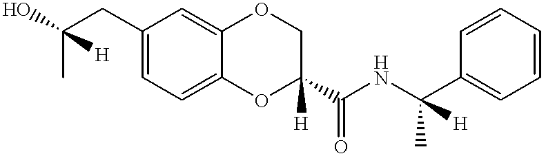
C(C)(CC1=CC=C2C(=C1)OCC(C(NC(C1=CC=CC=C1)(C)[H])=O)([H])O2)(O)[H]
